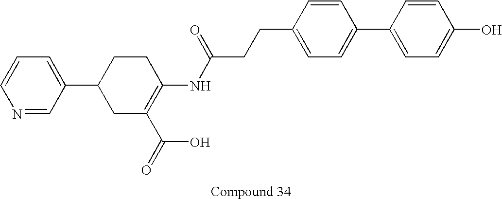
C1(C2CC(C(=O)O)=C(NC(CCC3=CC=C(C4=CC=C(O)C=C4)C=C3)=O)CC2)=CC=CN=C1
